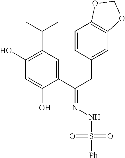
C1(O)=C(C(C)C)C=C(C(CC2=CC3=C(C=C2)OCO3)=NNS([Ph])(=O)=O)C(O)=C1
